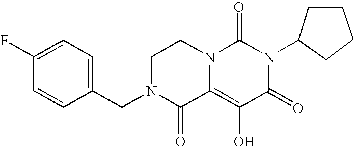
C1(F)=CC=C(CN2C(=O)C3=C(O)C(=O)N(C4CCCC4)C(=O)N3CC2)C=C1
